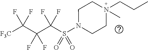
[F3C]C(C(C(S(N1CCN(CCC)(C)CC1)(=O)=O)(F)F)(F)F)(F)F
